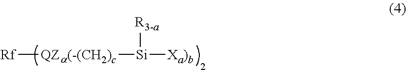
[Rf][QZa(-(CH2)c][Si]([Xa)b])[R3-a]
